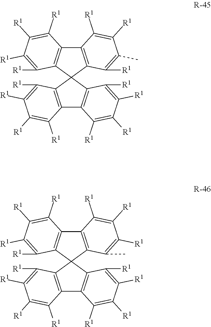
C12=C(C3(C4=C1C([R1])=C([R1])C([R1])=C4[R1])C1=C(C4=C3C([R1])=C([R1])C([R1])=C4[R1])C([R1])=C([R1])C(C)=C1[R1])C([R1])=C([R1])C([R1])=C2[R1].C12=C(C3(C4=C1C([R1])=C([R1])C([R1])=C4[R1])C1=C(C4=C3C([R1])=C([R1])C([R1])=C4[R1])C([R1])=C([R1])C([R1])=C1C)C([R1])=C([R1])C([R1])=C2[R1]
